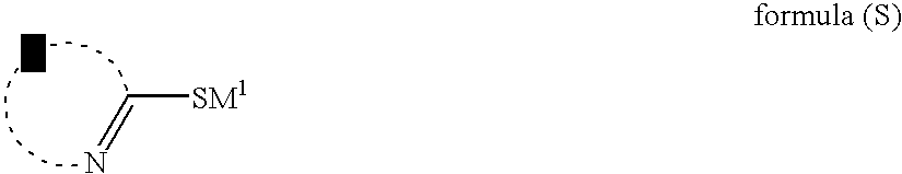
N=C[SM1]
